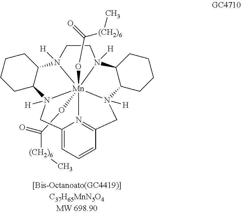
C12N3([H])[Mn]456(OC([(CH2)6]C)=O)(OC(=O)[(CH2)6]C)N([H])(C7CCCCC7N4([H])CCN5([H])C1CCCC2)CC1=N6C(=CC=C1)C3
